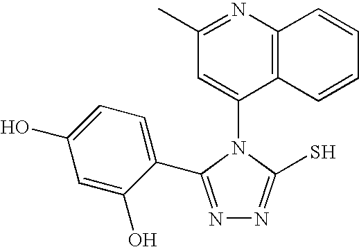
N1=C(C2=CC=C(O)C=C2O)N(C2=CC(C)=NC3=C2C=CC=C3)C(S)=N1
